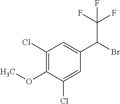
C1(Cl)=C(OC)C(Cl)=CC(C(Br)C(F)(F)F)=C1
